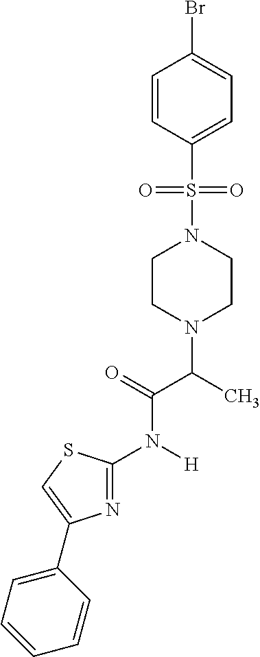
C1=C(S(N2CCN(C(C)C(N(C3=NC(C4=CC=CC=C4)=CS3)[H])=O)CC2)(=O)=O)C=CC(Br)=C1
